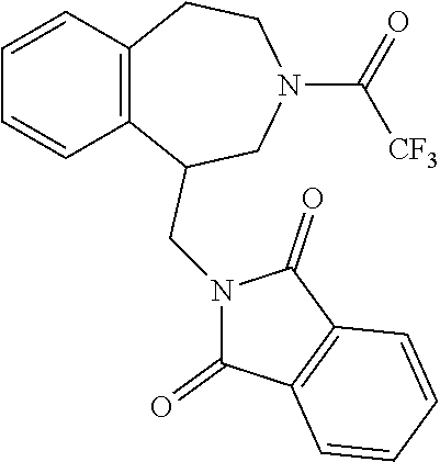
C1=CC2=C(C=C1)CCN(C(=O)[CF3])CC2CN1C(=O)C2=C(C1=O)C=CC=C2
